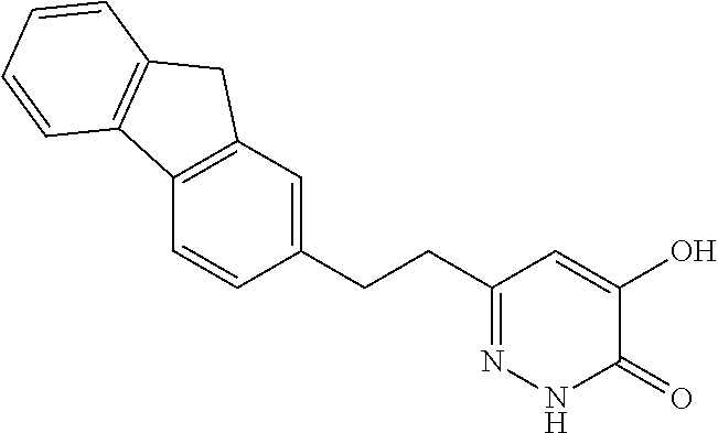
C12=C(C=C(CCC3=NNC(=O)C(O)=C3)C=C1)CC1=C2C=CC=C1
